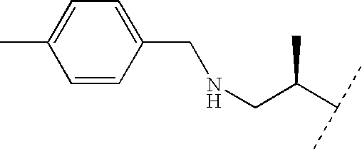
C1=CC(CNCC(C(C)C)C)=CC=C1C
